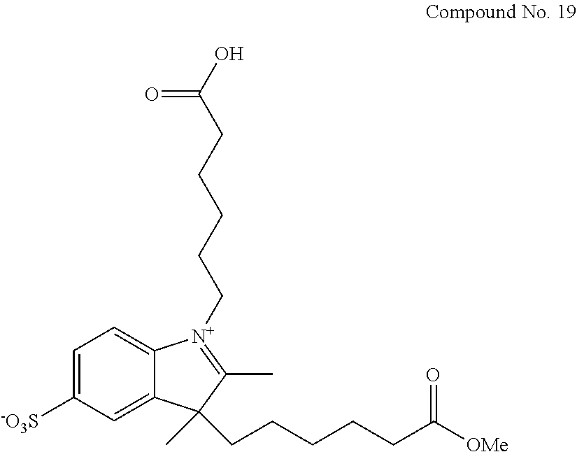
C1=C([-O3S])C=C2C(=C1)[N+](CCCCCC(O)=O)=C(C)C2(C)CCCCCC([OMe])=O
